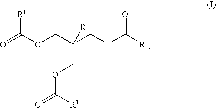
O=C(OCC(COC([R1])=O)([R])COC([R1])=O)[R1]
